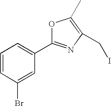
C1=CC(Br)=CC(C2=NC(CI)=C(C)O2)=C1
